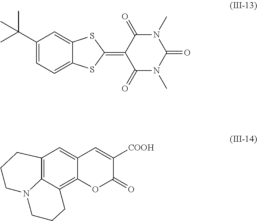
C1(C(C)(C)C)=CC=C2C(=C1)SC(=C1C(=O)N(C)C(=O)N(C)C1=O)S2.C12=C3N(CCC1)CCCC3=C1C(=C2)C=C([COOH])C(=O)O1
